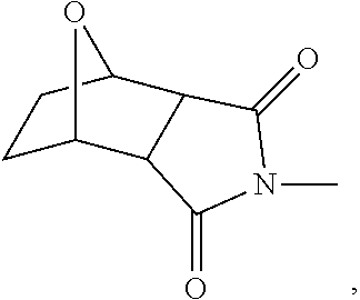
C1C2C3C(C(C1)O2)C(=O)N(C)C3=O
